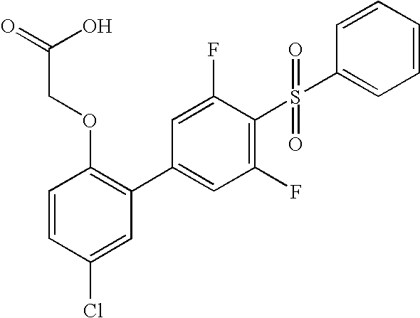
C1=CC(Cl)=CC(C2=CC(F)=C(S(=O)(=O)C3=CC=CC=C3)C(F)=C2)=C1OCC(=O)O
